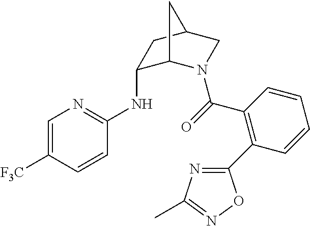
C1=C([F3C])C=CC(NC2C3N(C(=O)C4=C(C5=NC(C)=NO5)C=CC=C4)CC(C2)C3)=N1
